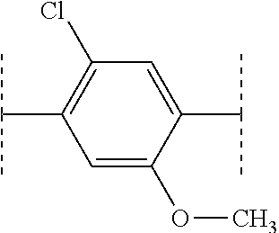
C1(C(C)C)=CC(Cl)=C(C(C)C)C=C1OC
